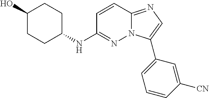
C1(NC2=NN3C(=NC=C3C3=CC=CC([CN])=C3)C=C2)CCC(O)CC1
